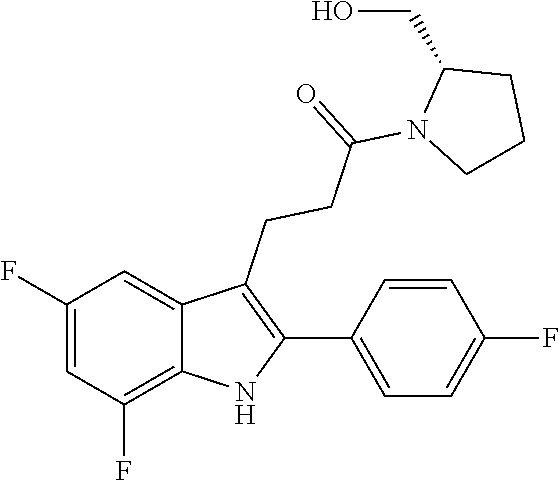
C12=C(F)C=C(F)C=C1C(CCC(=O)N1C(CO)CCC1)=C(C1=CC=C(F)C=C1)N2
